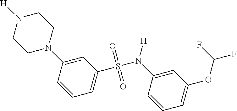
C1CN([H])CCN1C1=CC(S(N([H])C2=CC(OC(F)F)=CC=C2)(=O)=O)=CC=C1
